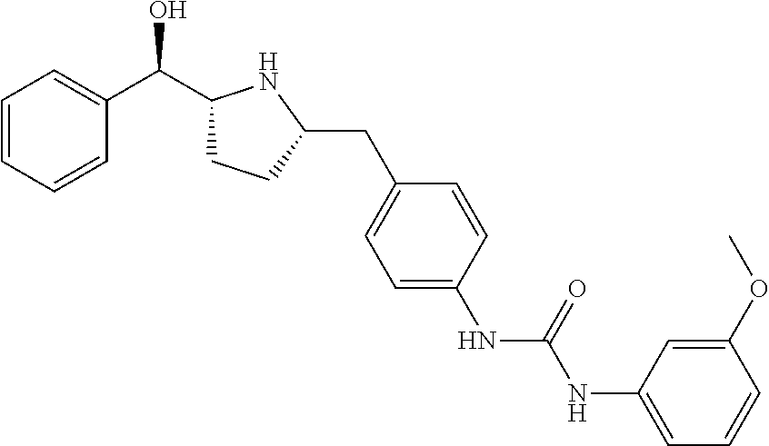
C1=CC=CC(C(C2CCC(CC3=CC=C(NC(NC4=CC=CC(OC)=C4)=O)C=C3)N2)O)=C1
